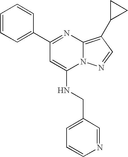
C1(C2=NC3=C(C4CC4)C=NN3C(NCC3=CC=CN=C3)=C2)=CC=CC=C1
